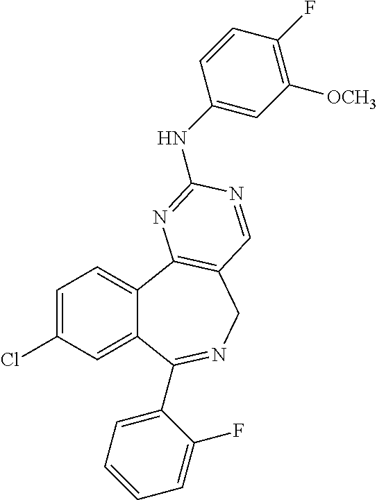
C1=C(Cl)C=C2C(=C1)C1=C(CN=C2C2=CC=CC=C2F)C=NC(NC2=CC([OCH3])=C(F)C=C2)=N1
